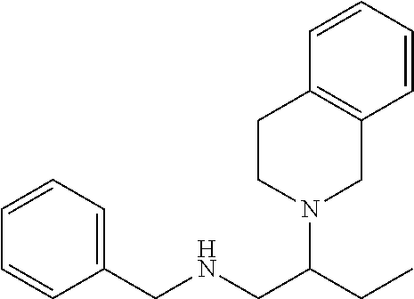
CCC(N1CC2=C(CC1)C=CC=C2)CNCC1=CC=CC=C1
